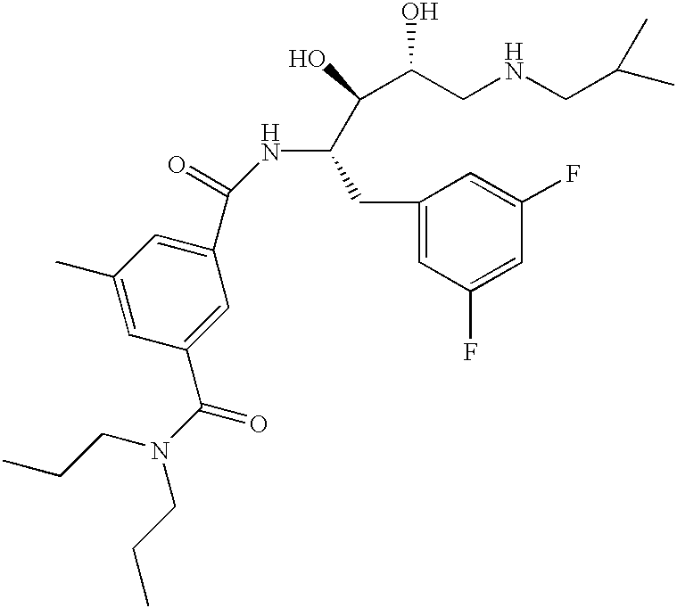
C1(C(=O)NC(C(C(CNCC(C)C)O)O)CC2=CC(F)=CC(F)=C2)=CC(C)=CC(C(N(CCC)CCC)=O)=C1
